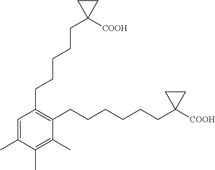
C1(CCCCCC2([COOH])CC2)=C(CCCCCCC2([COOH])CC2)C(C)=C(C)C(C)=C1
